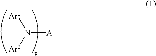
N([A])([Ar1])[Ar2]
